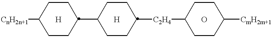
[CnH2n+1]C1CCC(C2CCC([C2H4]C3CCC([CmH2m+1])CC3)CC2)CC1.[H].[H].O
